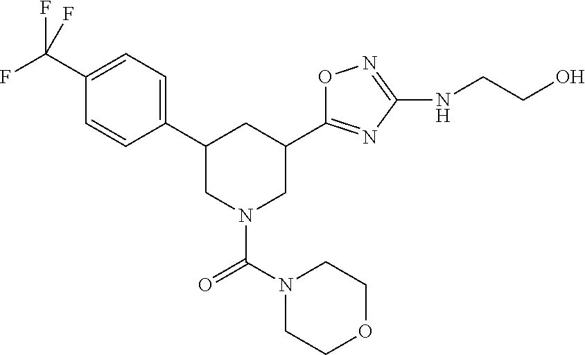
C1=C(C(F)(F)F)C=CC(C2CN(C(N3CCOCC3)=O)CC(C3=NC(NCCO)=NO3)C2)=C1
